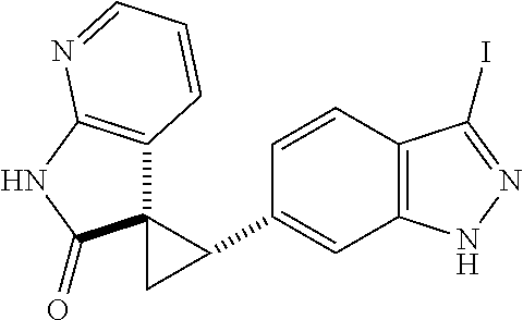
C12=C(C=CC(C3C4(C3)C3=C(NC4=O)N=CC=C3)=C1)C(I)=NN2
